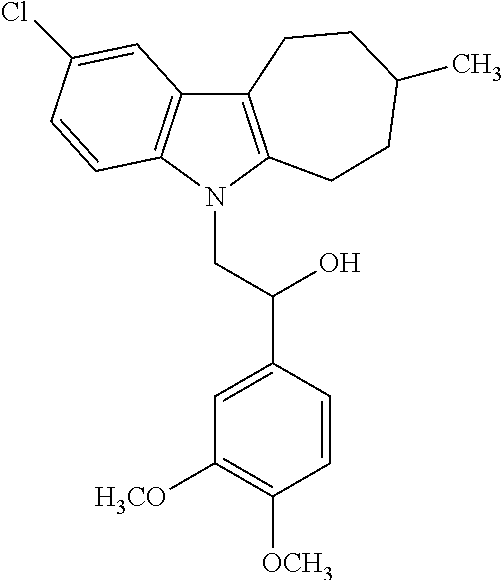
C12=C(N(CC(C3=CC([H3CO])=C([OCH3])C=C3)O)C3=C1C=C(Cl)C=C3)CCC(C)CC2
